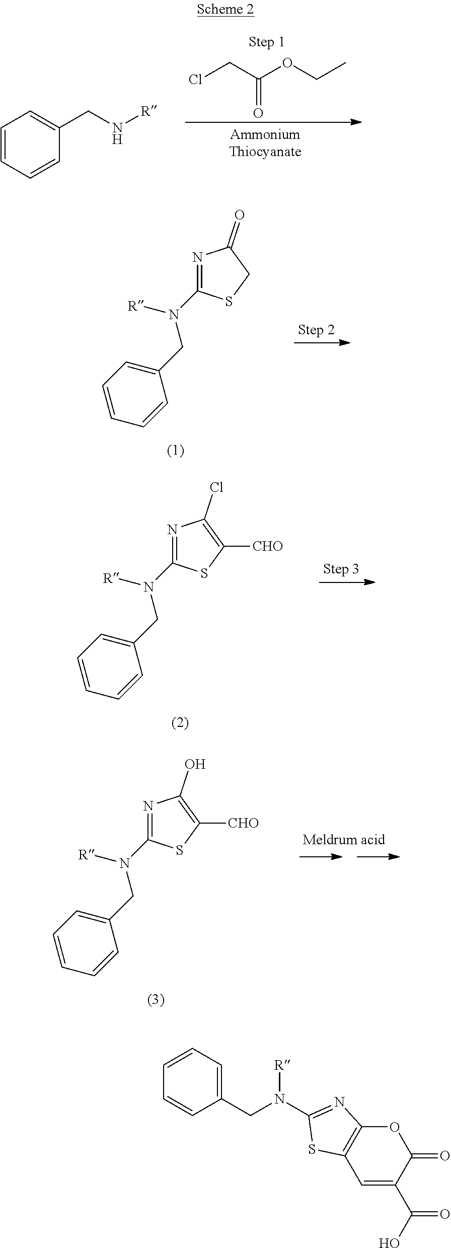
ClCC(OCC)=O.C1=CC=CC(CN[R])=C1.N1=C(N([R])CC2=CC=CC=C2)SCC1=O.N1=C(N([R])CC2=CC=CC=C2)SC([CHO])=C1Cl.N1=C(N([R])CC2=CC=CC=C2)SC([CHO])=C1O.C1(CN(C2=NC3=C(S2)C=C(C(O)=O)C(=O)O3)[R])=CC=CC=C1
